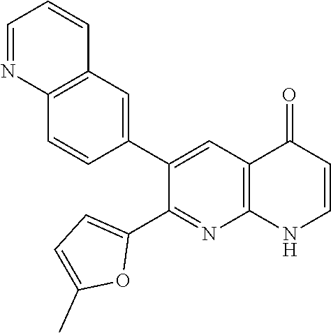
C12=C(C=C(C3=CC4=C(N=C3C3=CC=C(C)O3)NC=CC4=O)C=C1)C=CC=N2
